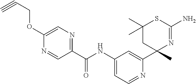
C1(C(NC2=CC=NC(C3(C)N=C(N)SC(C)(C)C3)=C2)=O)=NC=C(OCC#C)N=C1
